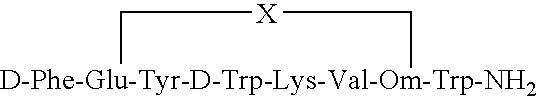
[D-Phe-Glu-Tyr-D-Trp-Lys-Val-Om-Trp-NH2]1C[X]C1
